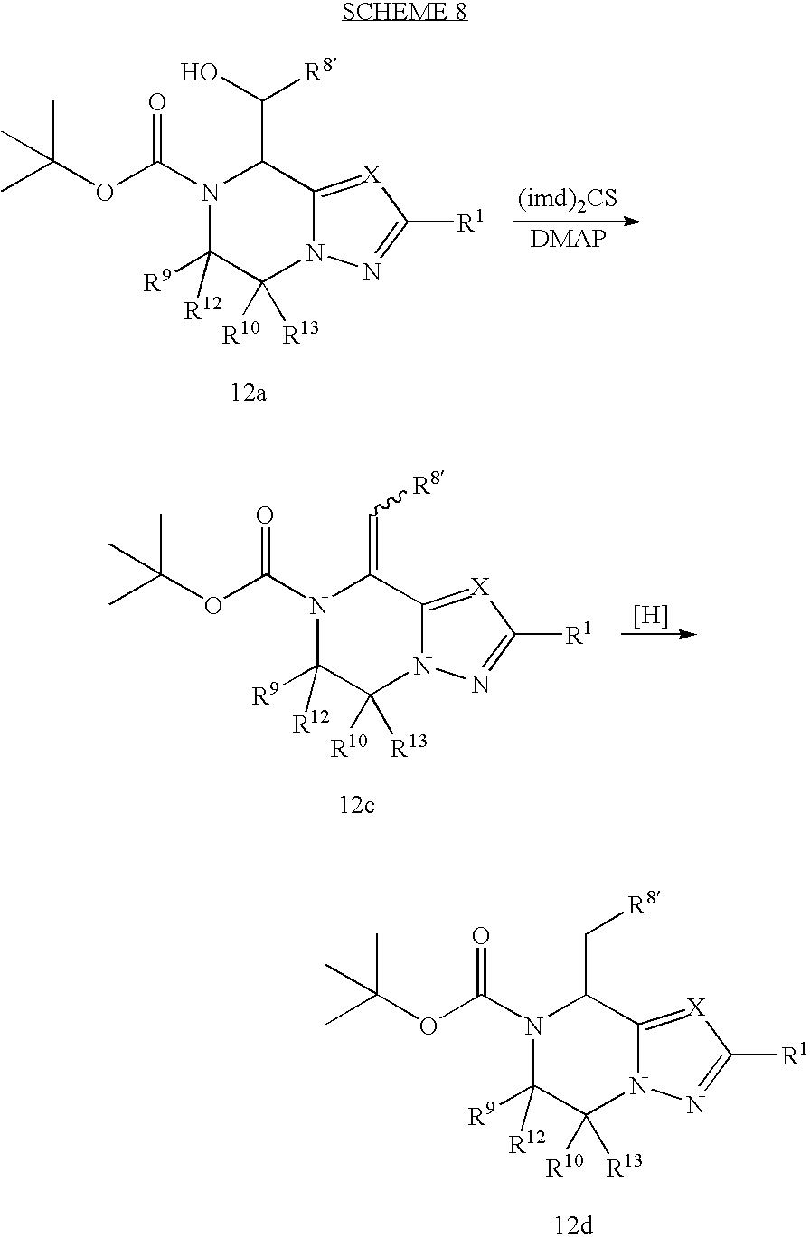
N1(C(OC(C)(C)C)=O)C([R9])([R12])C([R10])([R13])N2C(=[X]C([R1])=N2)C1C(O)[R8].[(imd)2CS].N1(C(OC(C)(C)C)=O)C([R9])([R12])C([R10])([R13])N2C(=[X]C([R1])=N2)C1=C[R8].[H].N1(C(OC(C)(C)C)=O)C([R9])([R12])C([R10])([R13])N2C(=[X]C([R1])=N2)C1C[R8]
